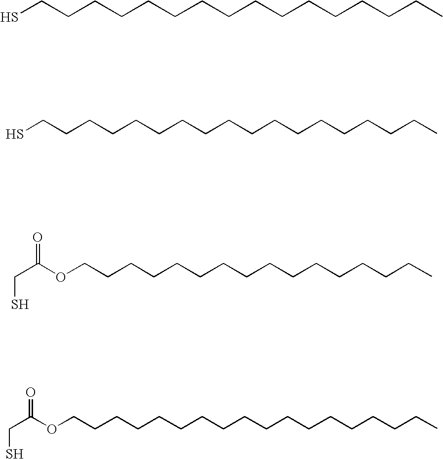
SCCCCCCCCCCCCCCCC.SCCCCCCCCCCCCCCCCCC.C(C(OCCCCCCCCCCCCCCCC)=O)S.C(C(OCCCCCCCCCCCCCCCCCC)=O)S
